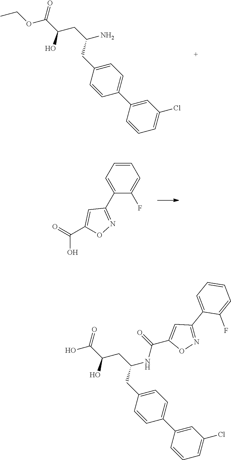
OC(=O)C(CC(CC1=CC=C(C2=CC(Cl)=CC=C2)C=C1)NC(C1=CC(C2=CC=CC=C2F)=NO1)=O)O.C1(C2=NOC(C(=O)O)=C2)=CC=CC=C1F.CCOC(=O)C(CC(CC1=CC=C(C2=CC(Cl)=CC=C2)C=C1)N)O
